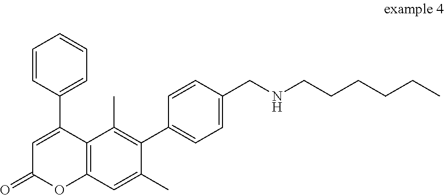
C1=C(C2=CC=CC=C2)C2=C(OC1=O)C=C(C)C(C1=CC=C(CNCCCCCC)C=C1)=C2C
